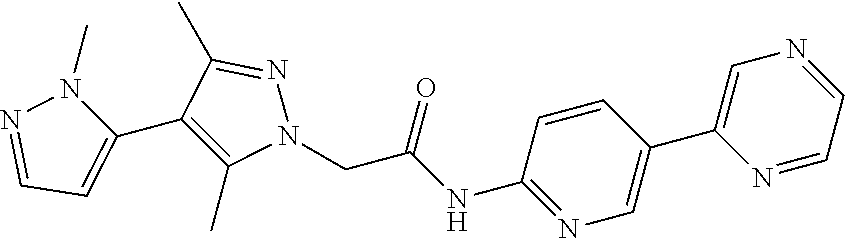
C1(C2=C(C)N(CC(NC3=NC=C(C4=CN=CC=N4)C=C3)=O)N=C2C)=CC=NN1C
